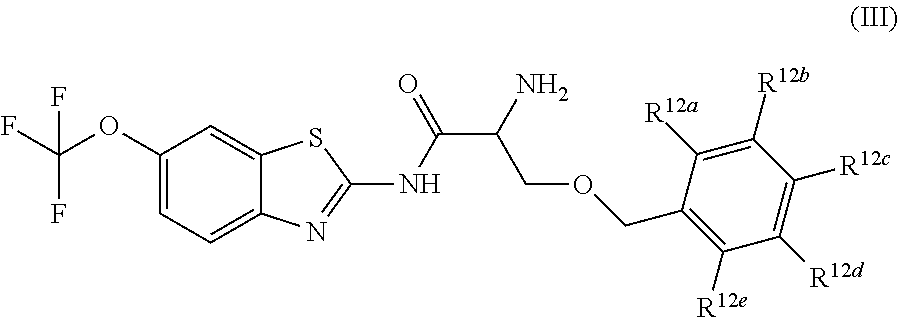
C1(OC(F)(F)F)=CC=C2C(=C1)SC(NC(=O)C(COCC1=C([R12e])C([R12d])=C([R12c])C([R12b])=C1[R12a])N)=N2
